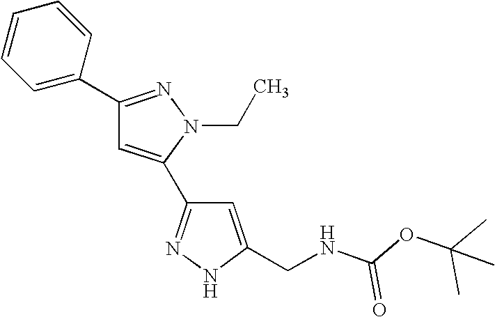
C1(C2=CC=CC=C2)=NN(CC)C(C2=NNC(CNC(OC(C)(C)C)=O)=C2)=C1
